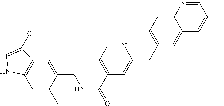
C1=C(CNC(C2=CC=NC(CC3=CC=C4C(=C3)C=C(C)C=N4)=C2)=O)C(C)=CC2=C1C(Cl)=CN2
